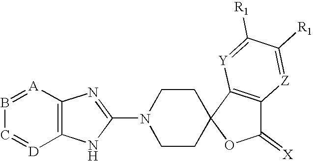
B1=[A]C2=C([D]=C1)NC(N1CCC3(CC1)OC(=[X])C1=C3[Y]=C([R1])C([R1])=[Z]1)=N2
